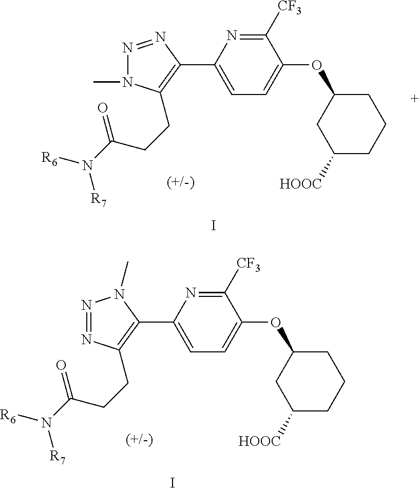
C1C(OC2=CC=C(C3=C(CCC(=O)N([R6])[R7])N=NN3C)N=C2[CF3])CCCC1[HOOC].I.C1C(OC2=CC=C(C3=C(CCC(=O)N([R6])[R7])N(C)N=N3)N=C2[CF3])CCCC1[HOOC].I
